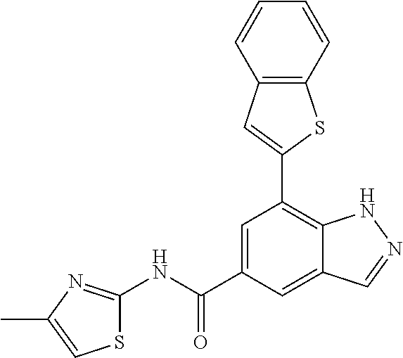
C1=C(C(NC2=NC(C)=CS2)=O)C=C2C(=C1C1=CC3=C(S1)C=CC=C3)NN=C2
